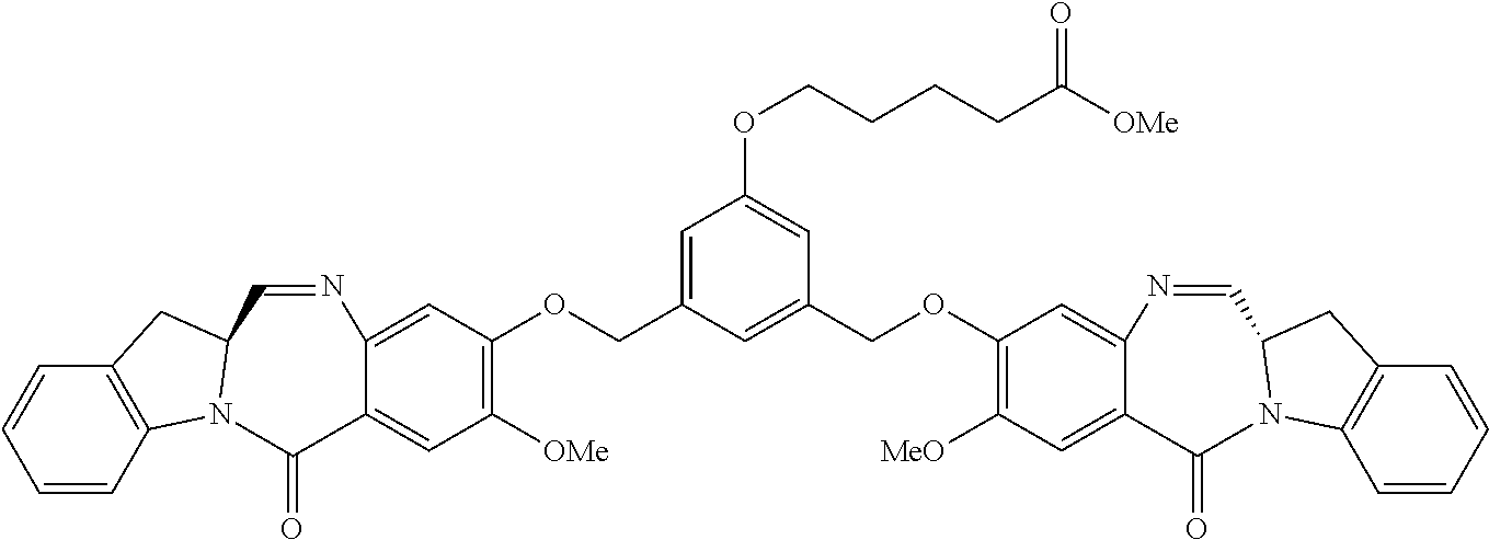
C12=C(C=CC=C1)N1C(C2)C=NC2=CC(OCC3=CC(OCCCCC([OMe])=O)=CC(COC4=C([MeO])C=C5C(=C4)N=CC4N(C6=C(C=CC=C6)C4)C5=O)=C3)=C([OMe])C=C2C1=O
